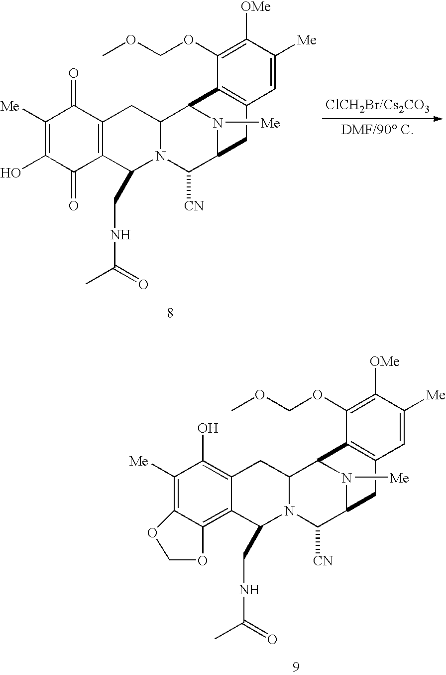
C1([Me])=C(O)C(=O)C2=C(C1=O)CC1N(C2CNC(C)=O)C([CN])C2CC3=C(C1N2[Me])C(OCOC)=C([OMe])C([Me])=C3.C1([Me])=C2C(=C3C(=C1O)CC1N(C3CNC(C)=O)C([CN])C3CC4=C(C1N3[Me])C(OCOC)=C([OMe])C([Me])=C4)OCO2
